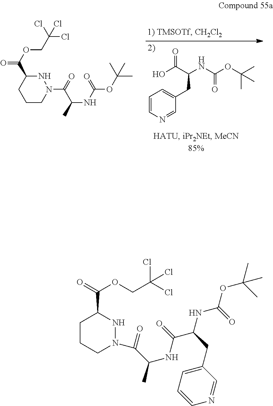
C1CCN(C(=O)C(NC(=O)C(NC(OC(C)(C)C)=O)CC2=CC=CN=C2)C)NC1C(=O)OCC(Cl)(Cl)Cl.C1=CN=CC(CC(C(=O)O)NC(OC(C)(C)C)=O)=C1.N1C(C(=O)OCC(Cl)(Cl)Cl)CCCN1C(C(NC(OC(C)(C)C)=O)C)=O
